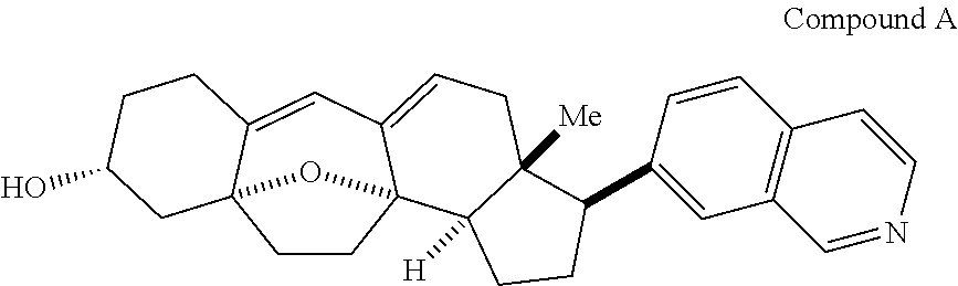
C1CC23C(=CCC4([Me])C2([H])CCC4C2=CC4=C(C=C2)C=CN=C4)C=C2C1(CC(O)CC2)O3
